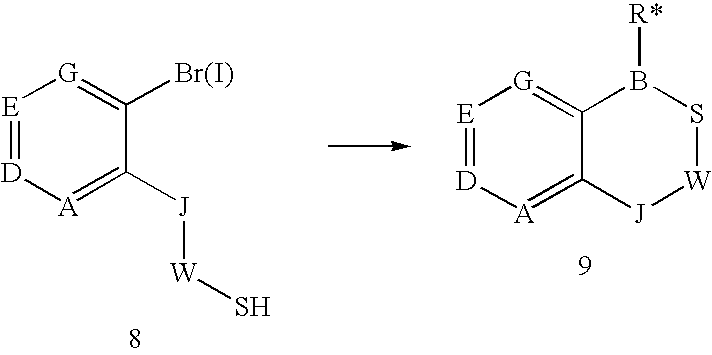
[E]1=[D][A]=C([J][W]S)C(Br)=[G]1.[E]1=[D][A]=C2C(=[G]1)B([R*])S[W][J]2
